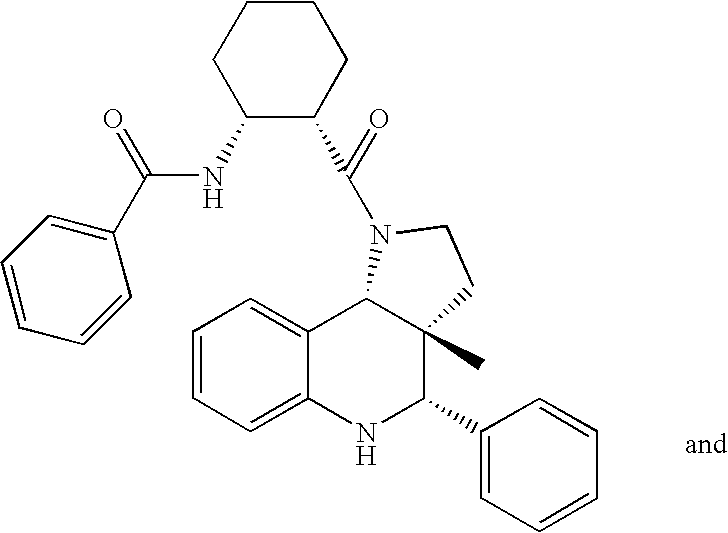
C1=CC=C2C(=C1)C1C(C)(C(C3=CC=CC=C3)N2)CCN1C(=O)C1C(NC(=O)C2=CC=CC=C2)CCCC1
